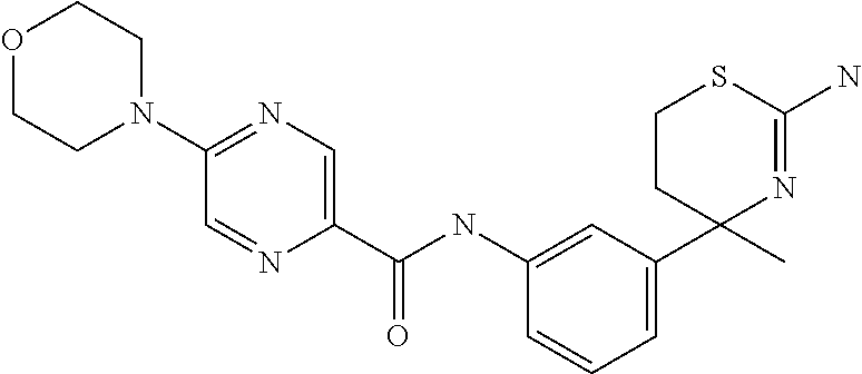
N1=C(N)SCCC1(C1=CC=CC(NC(C2=CN=C(N3CCOCC3)C=N2)=O)=C1)C
